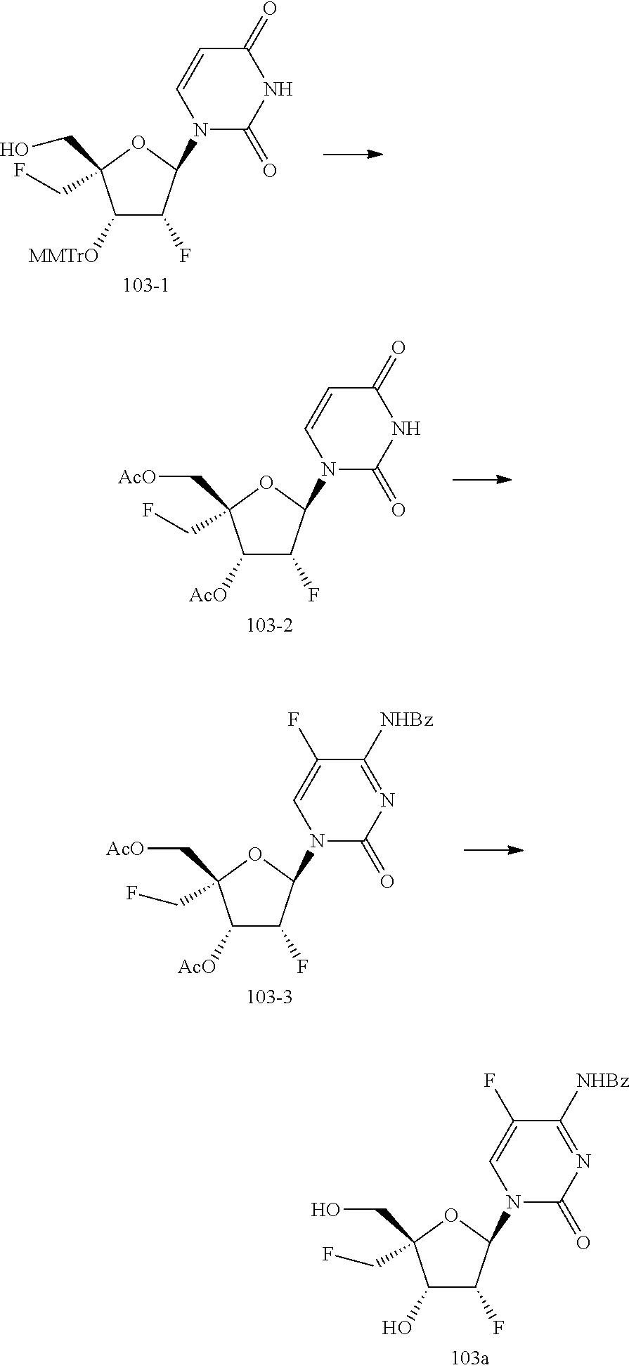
C1([MMTrO])C(F)C(N2C(=O)NC(=O)C=C2)OC1(CO)CF.C1([AcO])C(F)C(N2C(=O)NC(=O)C=C2)OC1(C[AcO])CF.C1([AcO])C(F)C(N2C(=O)N=C([NHBz])C(F)=C2)OC1(C[AcO])CF.C1(O)C(F)C(N2C(=O)N=C([NHBz])C(F)=C2)OC1(CO)CF
